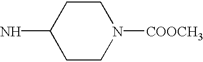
C1CN([COOCH3])CCC1N
